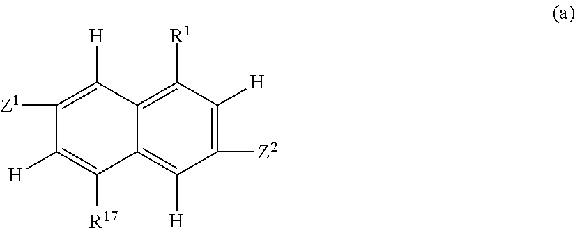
C1([Z2])=C([H])C([R1])=C2C(=C1[H])C([R17])=C([H])C([Z1])=C2[H]
